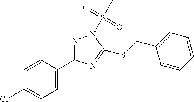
C1=C(C2=NN(S(C)(=O)=O)C(SCC3=CC=CC=C3)=N2)C=CC(Cl)=C1
